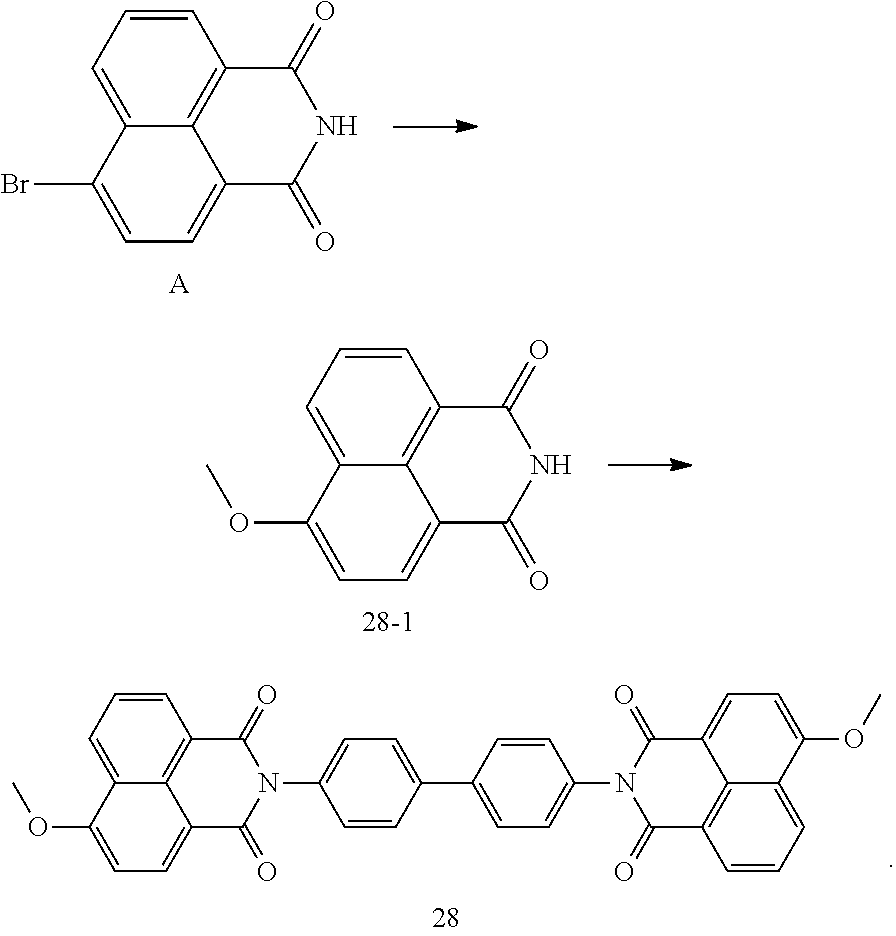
[A].C1(=O)C2=C3C(=CC=C(Br)C3=CC=C2)C(=O)N1.[28-1].C1(=O)C2=C3C(=CC=C(OC)C3=CC=C2)C(=O)N1.C1(C2=CC=C(N3C(=O)C4=C5C(=CC=C(OC)C5=CC=C4)C3=O)C=C2)=CC=C(N2C(=O)C3=C4C(=CC=C(OC)C4=CC=C3)C2=O)C=C1
